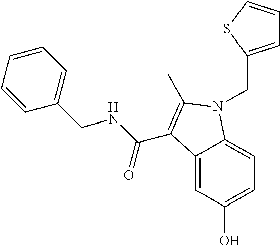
C12=CC(O)=CC=C1N(CC1=CC=CS1)C(C)=C2C(NCC1=CC=CC=C1)=O
